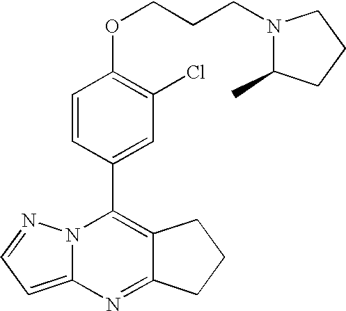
N12C(=CC=N1)N=C1C(=C2C2=CC(Cl)=C(OCCCN3C(C)CCC3)C=C2)CCC1
